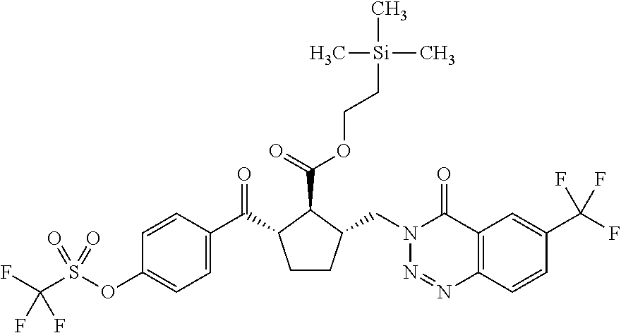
FC(S(OC1=CC=C(C(=O)C2CCC(CN3N=NC4=C(C3=O)C=C(C(F)(F)F)C=C4)C2C(=O)OCC[Si](C)(C)C)C=C1)(=O)=O)(F)F
